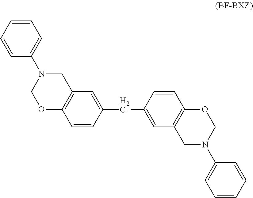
C1=CC=CC=C1N1CC2=C(OC1)C=CC(CC1=CC3=C(C=C1)OCN(C1=CC=CC=C1)C3)=C2
